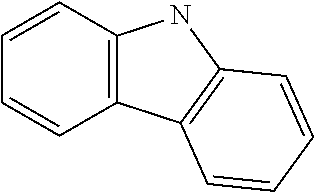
C1=CC2=C(C=C1)C1=C(N2)C=CC=C1
